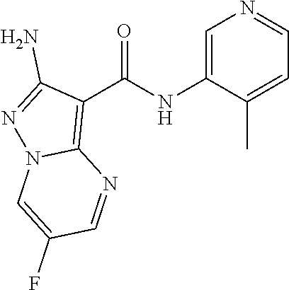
C1=C(NC(C2=C3N(N=C2N)C=C(F)C=N3)=O)C(C)=CC=N1
